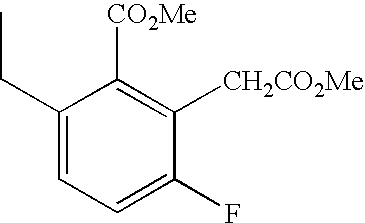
C1(CC)=CC=C(F)C([CH2CO2Me])=C1[CO2Me]
